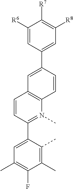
C1([R8])=C([R7])C([R6])=CC(C2=CC3=C(C=C2)N(C)=C(C2=CC(C)=C(F)C(C)=C2C)C=C3)=C1
